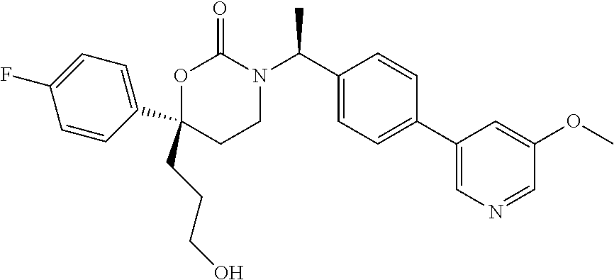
O1C(CCCO)(C2=CC=C(F)C=C2)CCN(C(C2=CC=C(C3=CN=CC(OC)=C3)C=C2)C)C1=O
